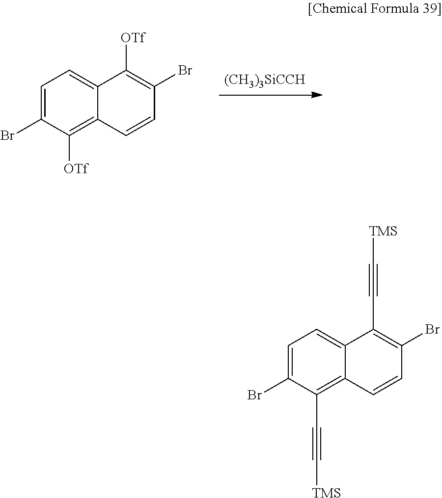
C1=C(Br)C([OTf])=C2C(=C1)C([OTf])=C(Br)C=C2.[(CH3)3SiCCH].C1=C(Br)C(C#C[TMS])=C2C(=C1)C(C#C[TMS])=C(Br)C=C2
